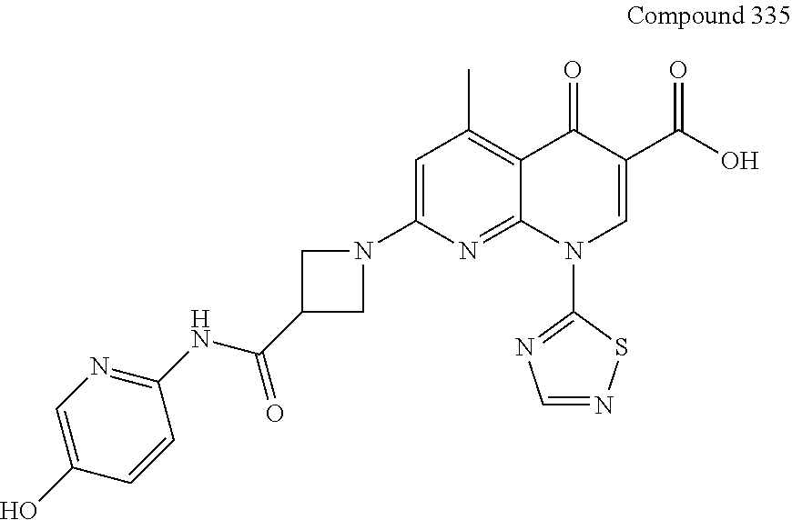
C(=O)(C1CN(C2=CC(C)=C3C(=N2)N(C2=NC=NS2)C=C(C(O)=O)C3=O)C1)NC1=NC=C(O)C=C1
